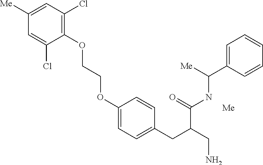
C1(OCCOC2=CC=C(CC(CN)C(=O)NC(C3=CC=CC=C3)[Me])C=C2)=C(Cl)C=C([Me])C=C1Cl.[Me]
